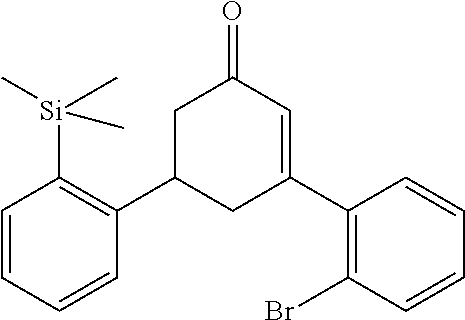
C1=CC=CC(C2CC(C3=C(Br)C=CC=C3)=CC(=O)C2)=C1[Si](C)(C)C
